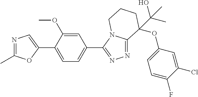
N1=C(C)OC(C2=CC=C(C3=NN=C4N3CCCC4(OC3=CC=C(F)C(Cl)=C3)C(O)(C)C)C=C2OC)=C1
